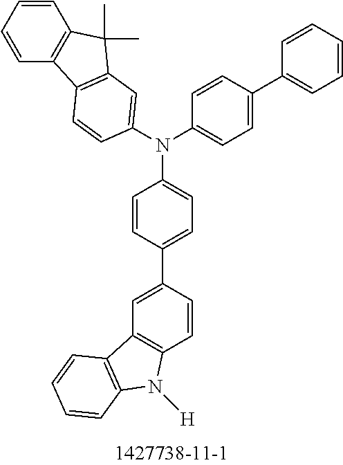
C1=CC2=C(C=C1)C1=C(C2(C)C)C=C(N(C2=CC=C(C3=CC4=C(C=C3)N([H])C3=C4C=CC=C3)C=C2)C2=CC=C(C3=CC=CC=C3)C=C2)C=C1
